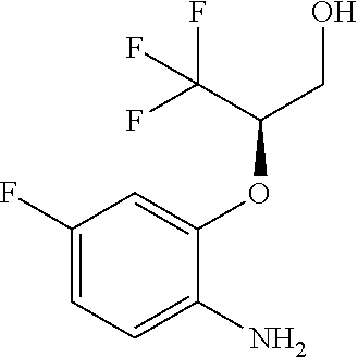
C1(F)=CC=C(N)C(OC(CO)C(F)(F)F)=C1
